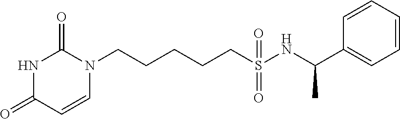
C(CCCS(NC(C1=CC=CC=C1)C)(=O)=O)CN1C(=O)NC(=O)C=C1
